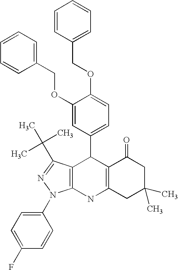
C12=C(NC3=C(C1C1=CC=C(OCC4=CC=CC=C4)C(OCC4=CC=CC=C4)=C1)C(C(C)(C)C)=NN3C1=CC=C(F)C=C1)CC(C)(C)CC2=O
